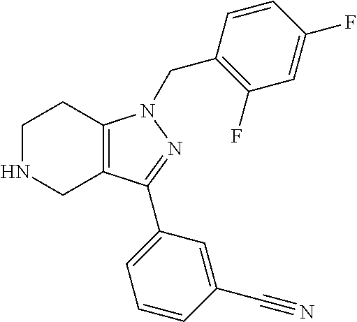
C1NCC2=C(C1)N(CC1=C(F)C=C(F)C=C1)N=C2C1=CC=CC(C#N)=C1
